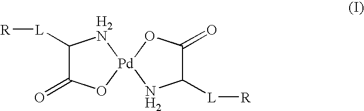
C1([L][R])C(=O)O[Pd]2(N1)NC([L][R])C(=O)O2
